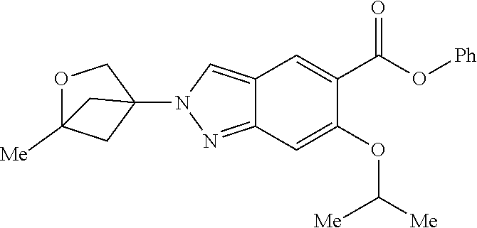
C12(N3N=C4C(=C3)C=C(C(O[Ph])=O)C(OC([Me])[Me])=C4)COC([Me])(C1)C2
